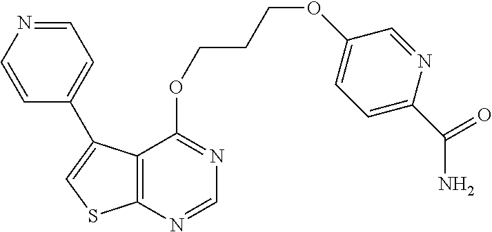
C1=NC2=C(C(OCCCOC3=CC=C(C(=O)N)N=C3)=N1)C(C1=CC=NC=C1)=CS2
